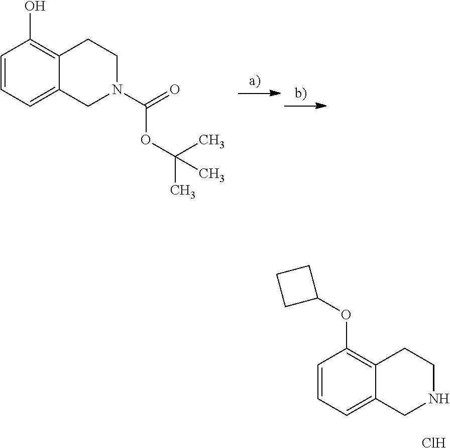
C1=CC=C2C(=C1OC1CCC1)CCNC2.Cl.C1=CC=C2C(=C1O)CCN(C(=O)OC(C)(C)C)C2
